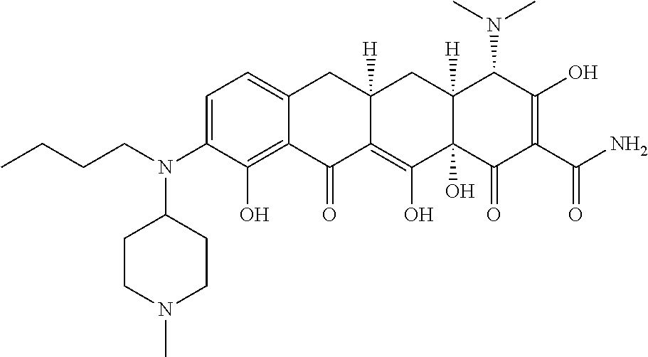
C1=C2C(=C(O)C(N(CCCC)C3CCN(C)CC3)=C1)C(=O)C1=C(O)C3(O)C([H])(CC1([H])C2)C(N(C)C)C(O)=C(C(N)=O)C3=O
